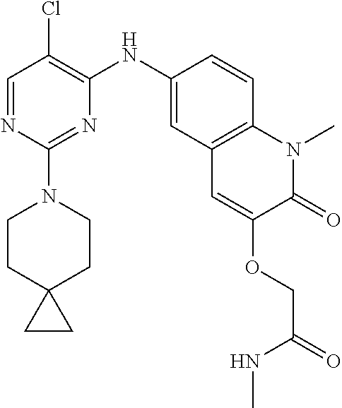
C1=NC(N2CCC3(CC2)CC3)=NC(NC2=CC3=C(C=C2)N(C)C(=O)C(OCC(NC)=O)=C3)=C1Cl
